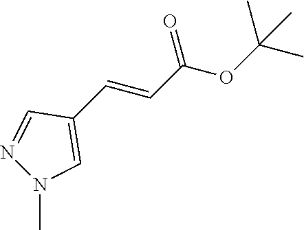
C1(C=CC(OC(C)(C)C)=O)=CN(C)N=C1
